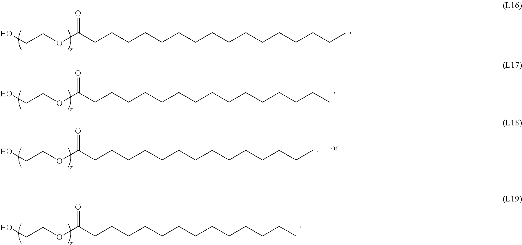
OCCOC(CCCCCCCCCCCCCCCC)=O.OCCOC(CCCCCCCCCCCCCC)=O.OCCOC(CCCCCCCCCCCCC)=O.OCCOC(CCCCCCCCCCCCCCC)=O
